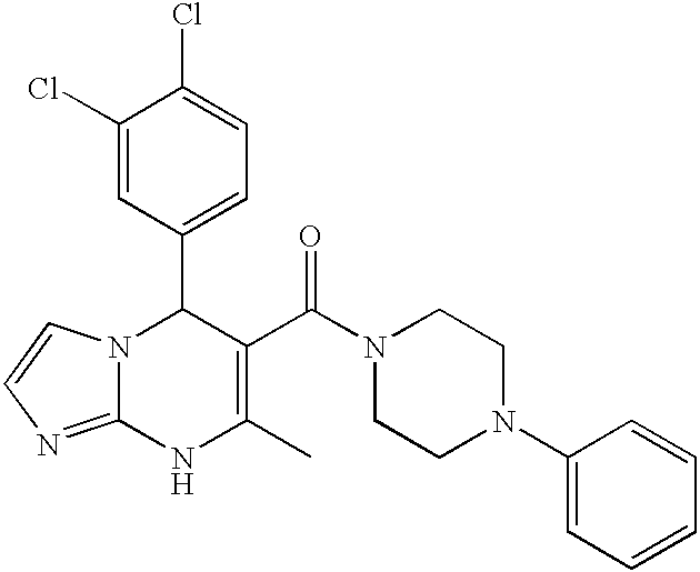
C1(Cl)=CC(C2N3C(=NC=C3)NC(C)=C2C(N2CCN(C3=CC=CC=C3)CC2)=O)=CC=C1Cl
